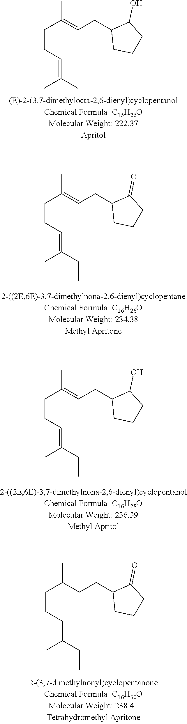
CC(=CCC1CCCC1O)CCC=C(C)C.CC(=CCC1CCCC1=O)CCC=C(CC)C.CC(=CCC1CCCC1O)CCC=C(CC)C.CC(CCC1CCCC1=O)CCCC(CC)C
